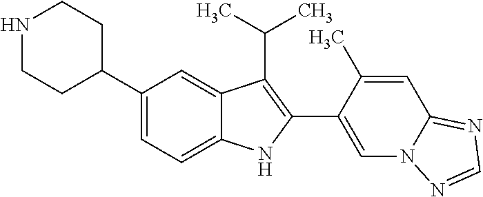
C1(C2CCNCC2)=CC=C2C(=C1)C(C(C)C)=C(C1=CN3C(=NC=N3)C=C1C)N2
